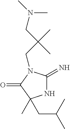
N1C(=N)N(CC(CN(C)C)(C)C)C(=O)C1(C)CC(C)C
